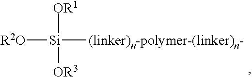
[R2O][Si]([(linker)n-polymer-(linker)n-])([OR1])[OR3]
